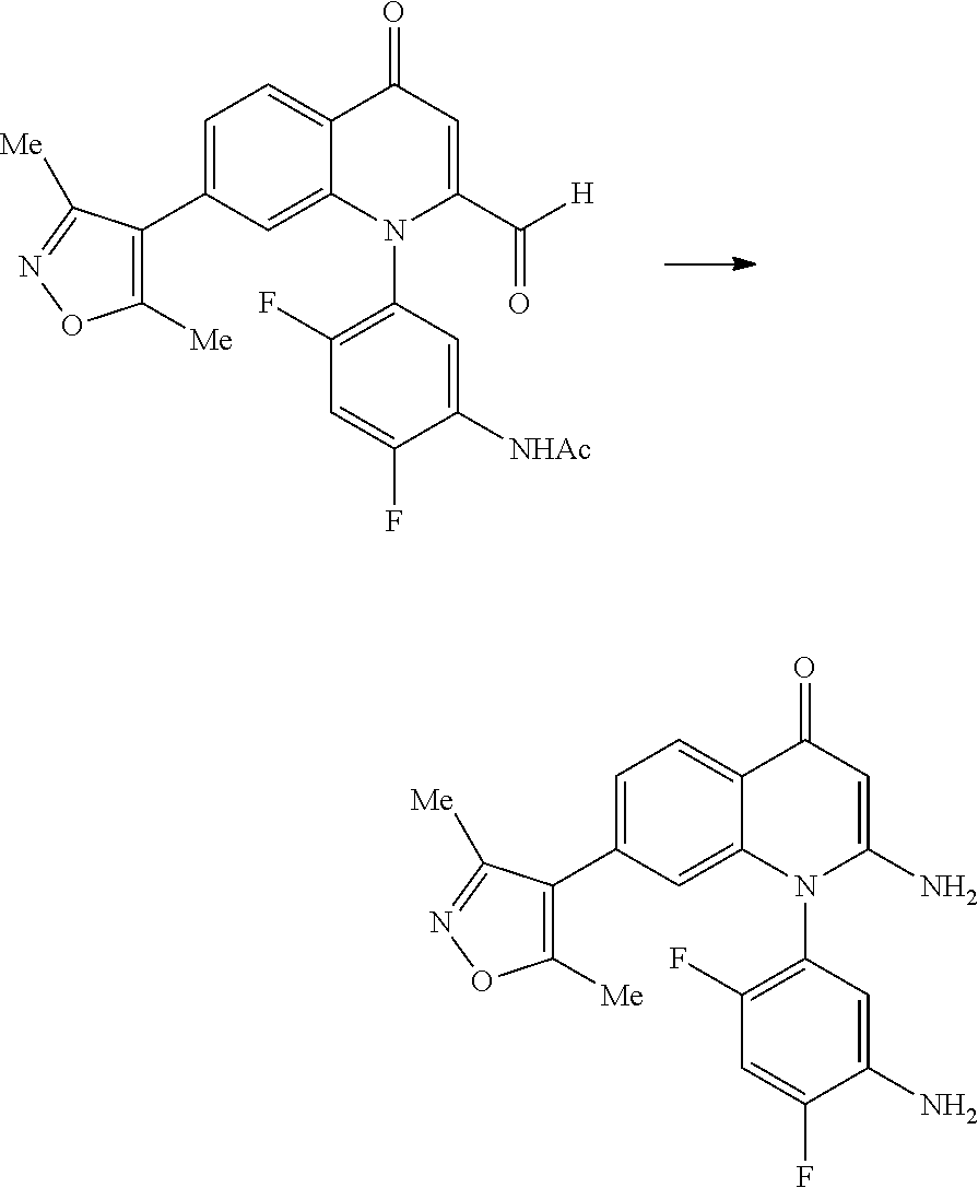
C1([Me])=C(C2=CC=C3C(=C2)N(C2=C(F)C=C(F)C([NHAc])=C2)C(C([H])=O)=CC3=O)C([Me])=NO1.C1([Me])=C(C2=CC=C3C(=C2)N(C2=C(F)C=C(F)C(N)=C2)C(N)=CC3=O)C([Me])=NO1
